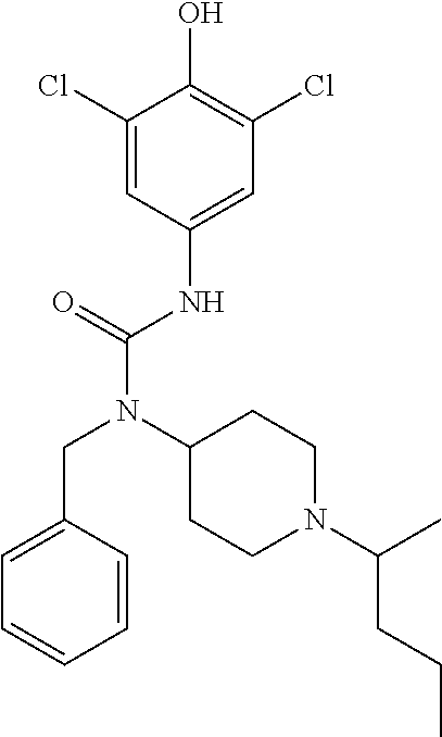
C1(Cl)=CC(NC(N(C2CCN(C(C)CCC)CC2)CC2=CC=CC=C2)=O)=CC(Cl)=C1O
